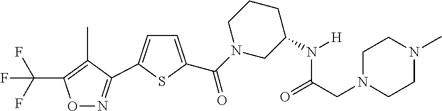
FC(F)(F)C1=C(C)C(C2=CC=C(C(=O)N3CC(N(C(CN4CCN(C)CC4)=O)[H])CCC3)S2)=NO1
